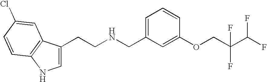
C1=C(CCNCC2=CC=CC(OCC(C(F)F)(F)F)=C2)C2=C(N1)C=CC(Cl)=C2
